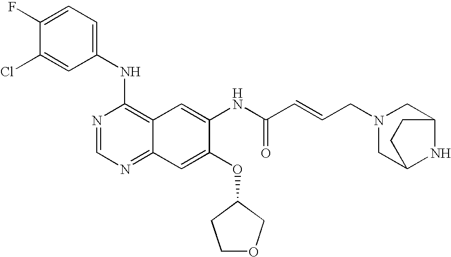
ClC1=CC(NC2=C3C(=NC=N2)C=C(OC2CCOC2)C(NC(C=CCN2CC4NC(C2)CC4)=O)=C3)=CC=C1F
